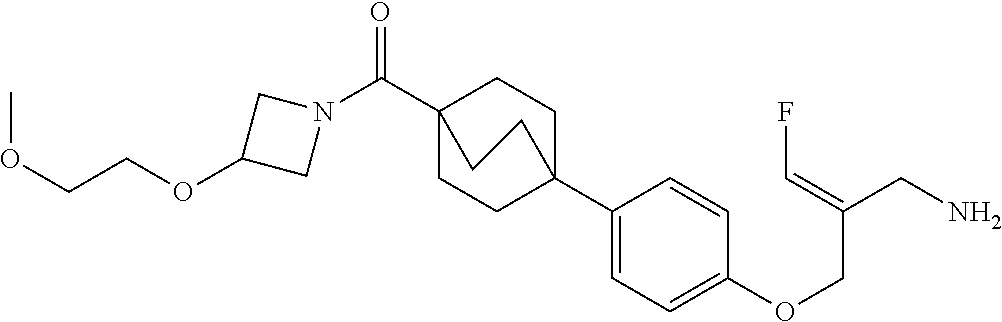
C1(C23CCC(C(N4CC(OCCOC)C4)=O)(CC2)CC3)=CC=C(OCC(CN)=CF)C=C1
